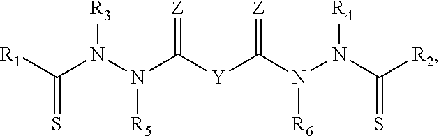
[R1]C(N(N(C([Y]C(N(N(C([R2])=S)[R4])[R6])=[Z])=[Z])[R5])[R3])=S
